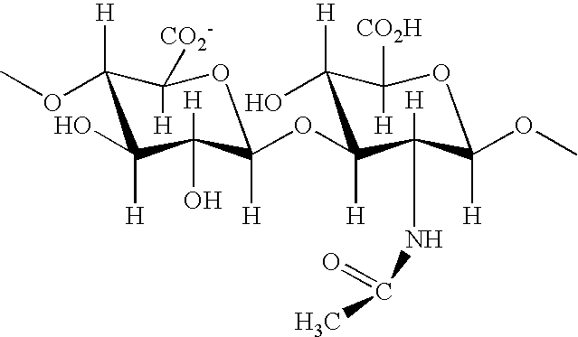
C1([H])(OC)C([H])(O)C([H])(O)C(OC2([H])C([H])(O)C([H])([CO2H])OC(OC)([H])C2(NC(C)=O)[H])([H])OC1([H])[CO2-]
